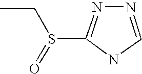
CCS(C1=NN=CN1)=O
